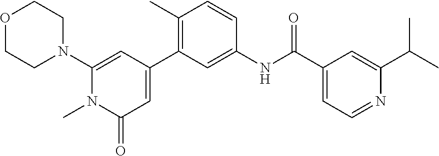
O1CCN(C2=CC(C3=C(C)C=CC(NC(C4=CC=NC(C(C)C)=C4)=O)=C3)=CC(=O)N2C)CC1
